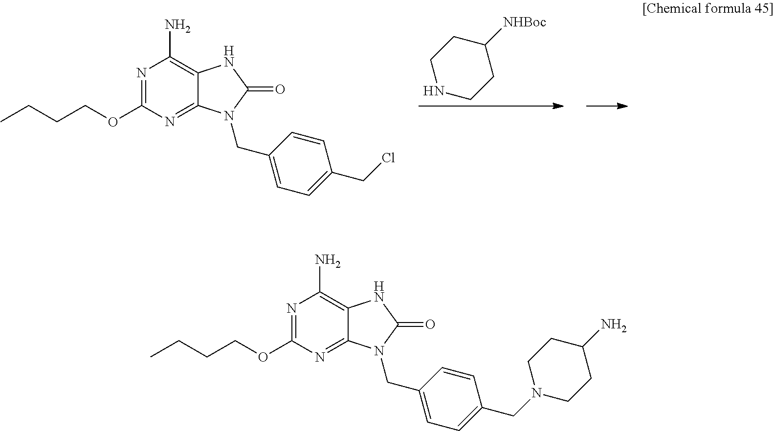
N1CCC([NHBoc])CC1.C1(OCCCC)=NC(N)=C2C(=N1)N(CC1=CC=C(CCl)C=C1)C(=O)N2.C1(OCCCC)=NC(N)=C2C(=N1)N(CC1=CC=C(CN3CCC(N)CC3)C=C1)C(=O)N2
